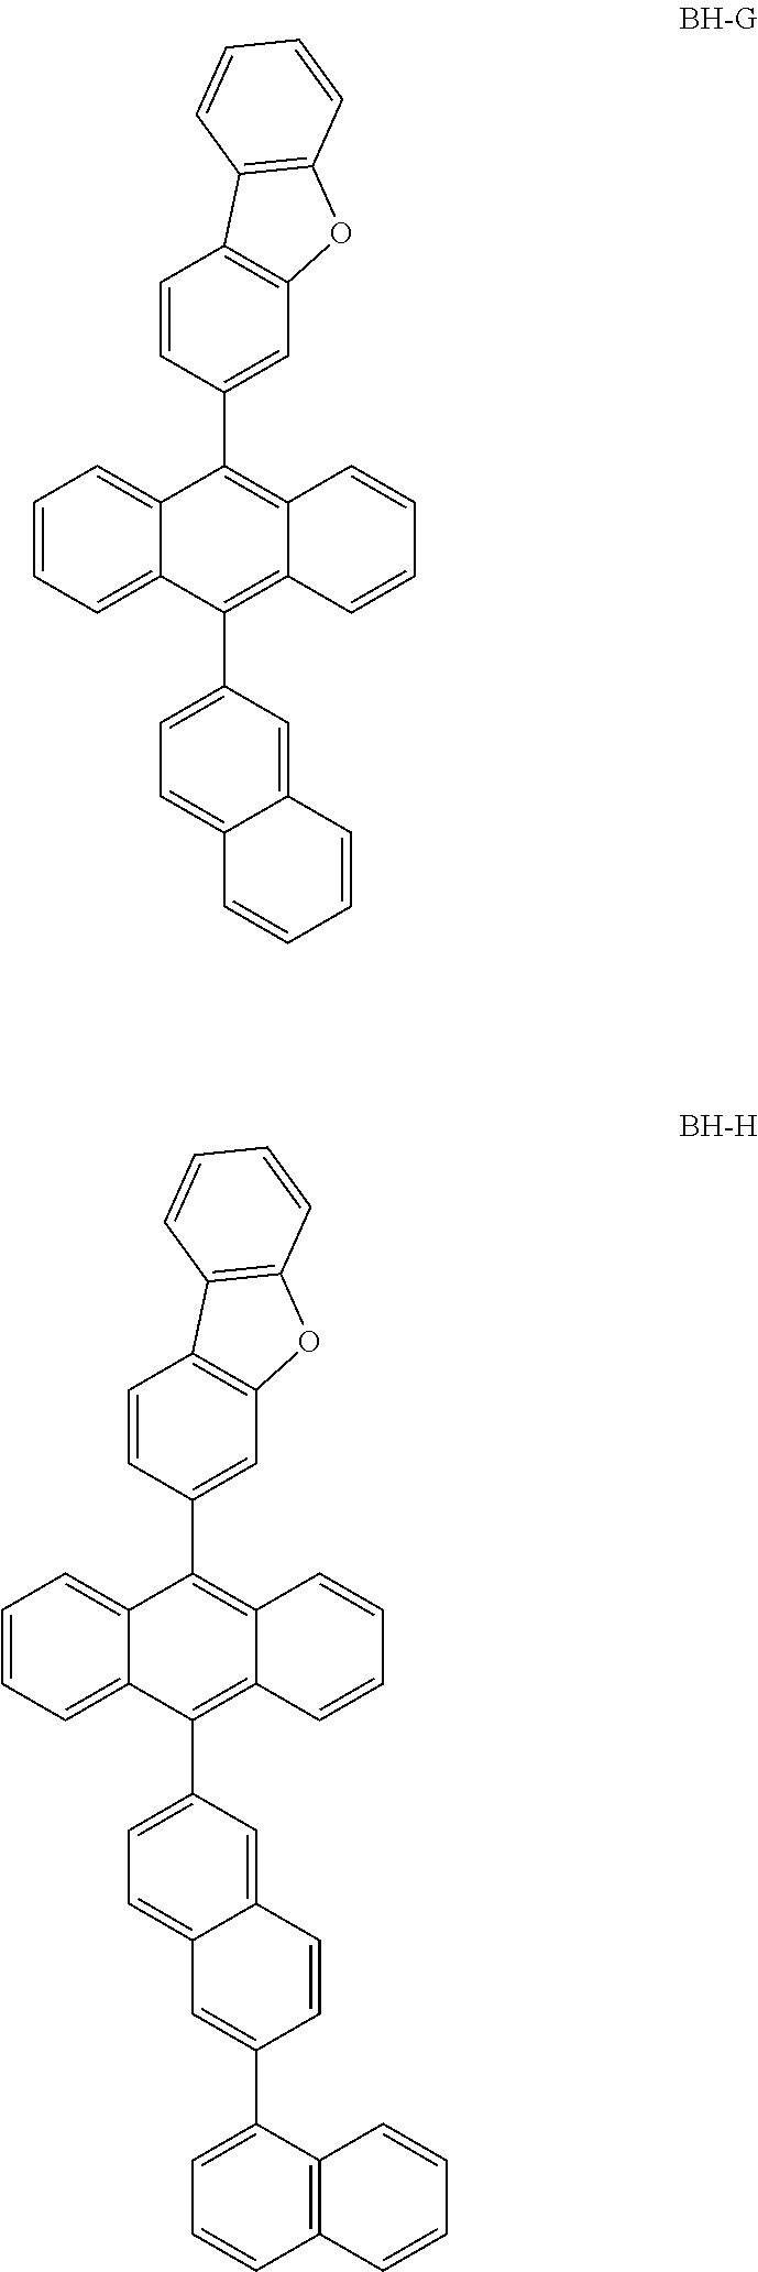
C1=CC=C2C(=C1)C(C1=CC3=C(C=C1)C1=C(O3)C=CC=C1)=C1C(=C2C2=CC=C3C(=C2)C=CC=C3)C=CC=C1.C1=CC=C2C(=C1)C(C1=CC3=C(C=C1)C1=C(O3)C=CC=C1)=C1C(=C2C2=CC=C3C(=C2)C=CC(C2=CC=CC4=C2C=CC=C4)=C3)C=CC=C1
